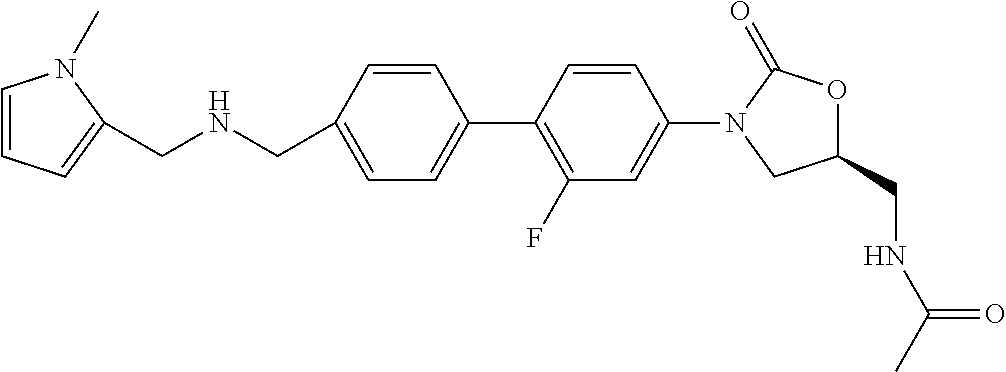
C(C1=CC=C(C2=C(F)C=C(N3CC(CNC(C)=O)OC3=O)C=C2)C=C1)NCC1=CC=CN1C
